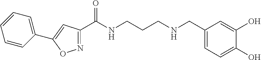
N1=C(C(NCCCNCC2=CC=C(O)C(O)=C2)=O)C=C(C2=CC=CC=C2)O1
